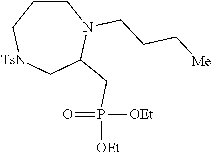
C1CC[TsN]CC(CP(=O)([OEt])[OEt])N1CCC[Me]
